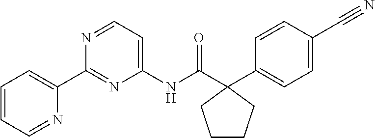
C1=CC=NC(C2=NC(NC(C3(C4=CC=C(C#N)C=C4)CCCC3)=O)=CC=N2)=C1
